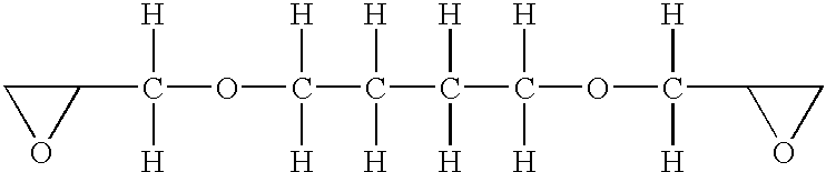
C1(C(OC(C(C(C([H])([H])OC(C2OC2)([H])[H])([H])[H])([H])[H])([H])[H])([H])[H])CO1
